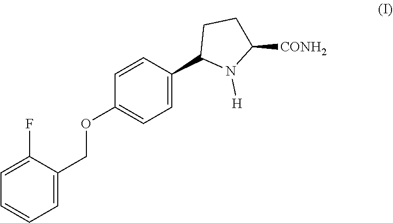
C1=C(COC2=CC=C(C3N([H])C([CONH2])CC3)C=C2)C(F)=CC=C1
